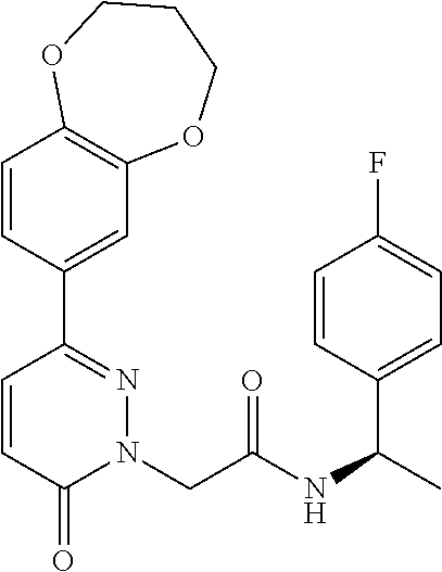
C1=CC(C2=NN(CC(NC(C)C3=CC=C(F)C=C3)=O)C(=O)C=C2)=CC2=C1OCCCO2
